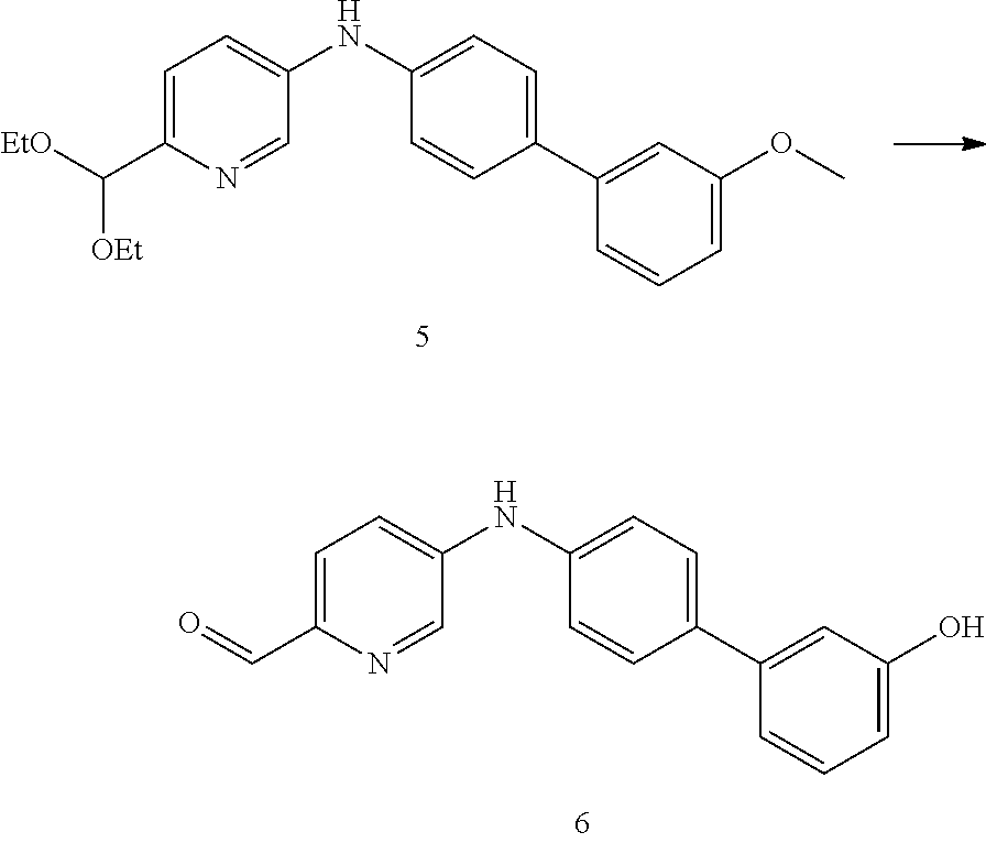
C1=C(C=O)N=CC(NC2=CC=C(C3=CC(O)=CC=C3)C=C2)=C1.C1=C(C([EtO])[OEt])N=CC(NC2=CC=C(C3=CC(OC)=CC=C3)C=C2)=C1
